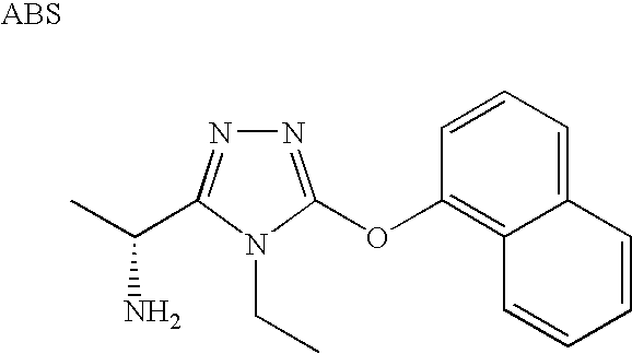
N1=C(OC2=C3C(=CC=C2)C=CC=C3)N(CC)C(C(C)N)=N1
